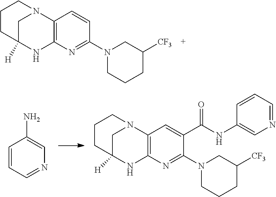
C1C2([H])NC3=C(N1CCC2)C=C(C(NC1=CN=CC=C1)=O)C(N1CCCC([CF3])C1)=N3.C1=CC=NC=C1N.C1C2([H])NC3=C(N1CCC2)C=CC(N1CCCC([CF3])C1)=N3
